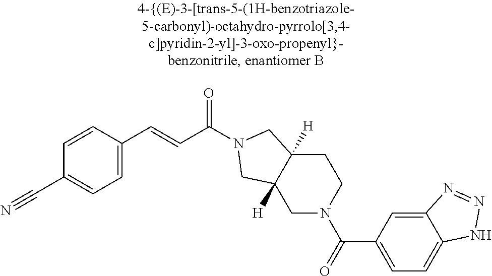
C1=CC(C=CC(=O)N2CC3([H])CCN(C(=O)C4=CC=C5C(=C4)N=NN5)CC3([H])C2)=CC=C1C#N
